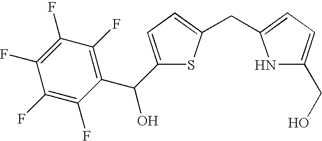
C1(F)=C(F)C(C(C2=CC=C(CC3=CC=C(CO)N3)S2)O)=C(F)C(F)=C1F
